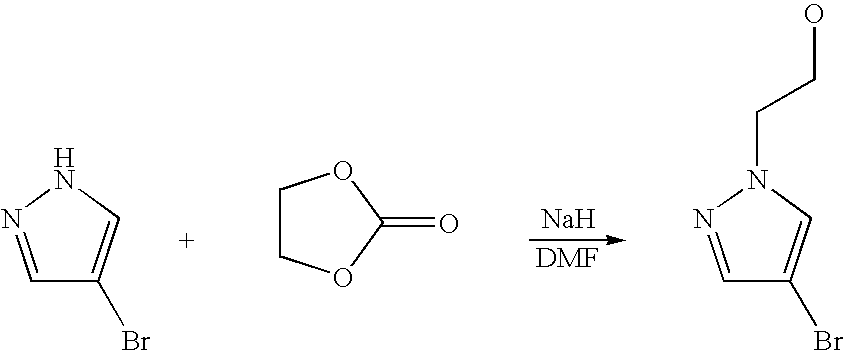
C1=NNC=C1Br.C1COC(=O)O1.[Na].C1=NN(CCO)C=C1Br
